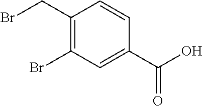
C1(CBr)=C(Br)C=C(C(O)=O)C=C1
